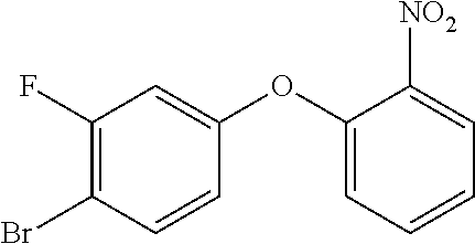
C1=CC(OC2=CC=CC=C2[NO2])=CC(F)=C1Br
